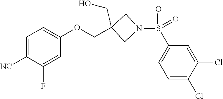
O=S(=O)(C1=CC=C(Cl)C(Cl)=C1)N1CC(COC2=CC=C([NC])C(F)=C2)(CO)C1
